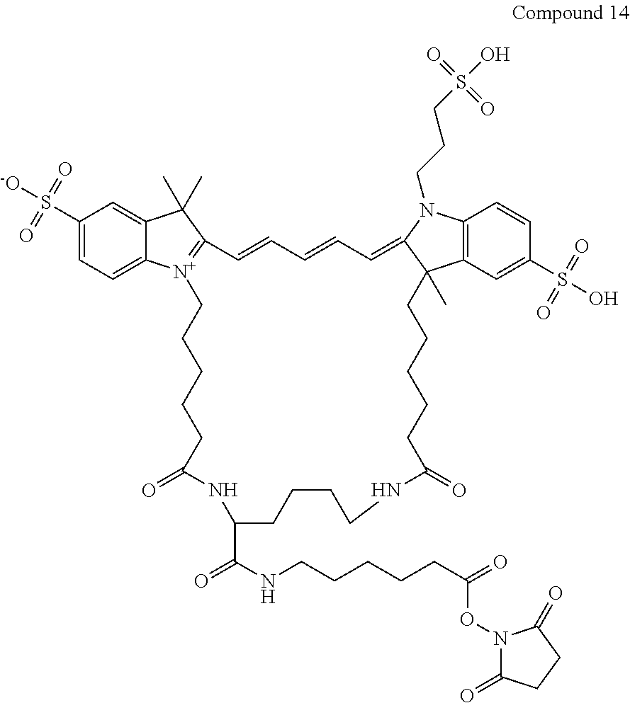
C1(S([-O])(=O)=O)=CC=C2C(=C1)C(C)(C)C1=[N+]2CCCCCC(=O)NC(C(=O)NCCCCCC(=O)ON2C(=O)CCC2=O)CCCCNC(=O)CCCCCC2(C)C3=C(N(CCCS(O)(=O)=O)C2=CC=CC=C1)C=CC(S(O)(=O)=O)=C3
